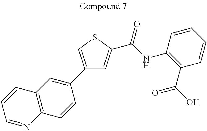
C1(C2=CC3=C(C=C2)N=CC=C3)=CSC(C(NC2=C(C(=O)O)C=CC=C2)=O)=C1
